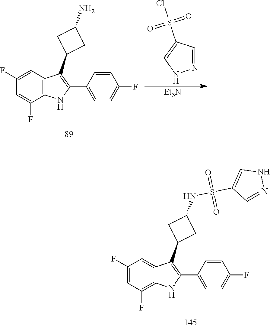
C1(F)=CC(F)=C2C(=C1)C(C1CC(NS(C3=CNN=C3)(=O)=O)C1)=C(C1=CC=C(F)C=C1)N2.C1(F)=CC2=C(C(F)=C1)NC(C1=CC=C(F)C=C1)=C2C1CC(N)C1.N1=CC(S(Cl)(=O)=O)=CN1.[Et3N]
